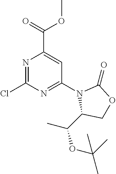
C(C)(OC(C)(C)C)C1N(C2=NC(Cl)=NC(C(=O)OC)=C2)C(=O)OC1
